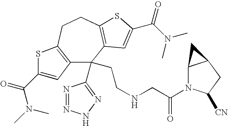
C12=C(CCC3=C(C=C(C(N(C)C)=O)S3)C1(C1=NNN=N1)CCNCC(=O)N1C3C(CC1[CN])C3)SC(C(=O)N(C)C)=C2
